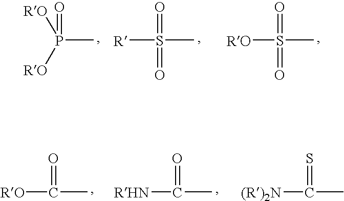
[RO]P(C)([RO])=O.S(C)([R])(=O)=O.S(C)([RO])(=O)=O.[RO]C(=O)C.[RHN]C(=O)C.[(R)2N]C(=S)C
